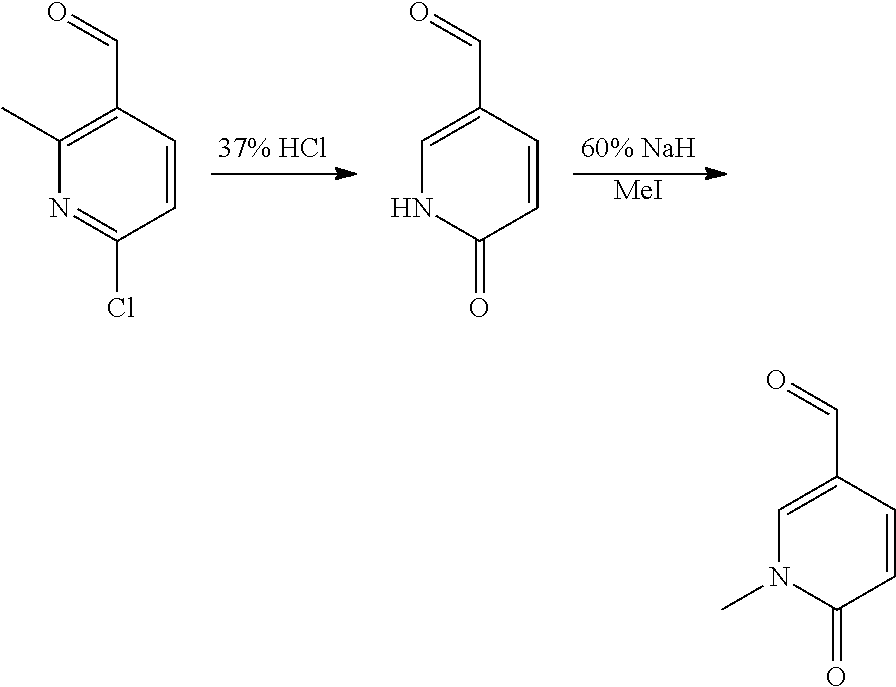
[MeI].C1(C=O)=C(C)N=C(Cl)C=C1.C1(C=O)=CNC(=O)C=C1.C1(C=O)=CN(C)C(=O)C=C1
